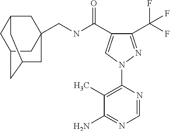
C(NC(=O)C1=CN(C2=C(C)C(N)=NC=N2)N=C1C(F)(F)F)C12CC3CC(CC(C1)C3)C2
